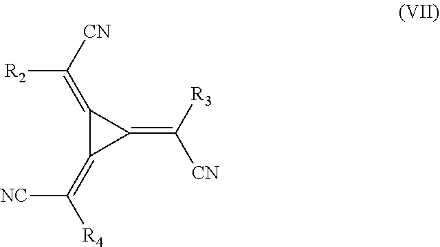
C1(=C([CN])[R2])C(=C([R4])[NC])C1=C([R3])[CN]
